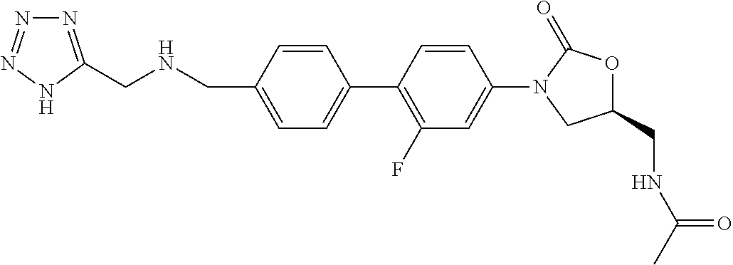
C1=C(CNCC2=NN=NN2)C=CC(C2=C(F)C=C(N3CC(CNC(C)=O)OC3=O)C=C2)=C1
